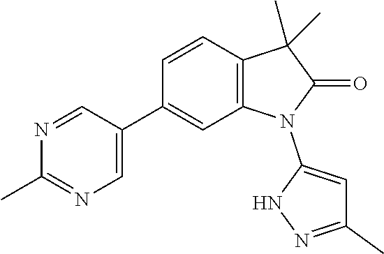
C12=C(C=CC(C3=CN=C(C)N=C3)=C1)C(C)(C)C(=O)N2C1=CC(C)=NN1
